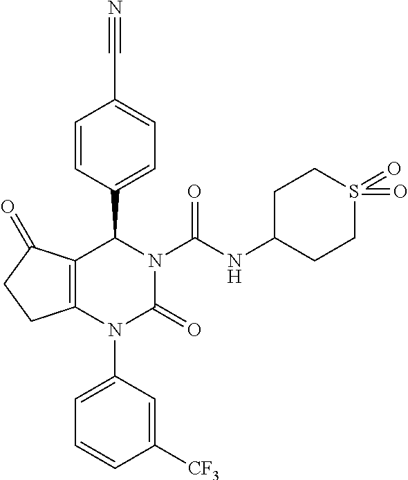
C12=C(N(C3=CC=CC([CF3])=C3)C(=O)N(C(NC3CCS(=O)(=O)CC3)=O)C1C1=CC=C(C#N)C=C1)CCC2=O
